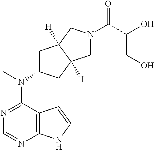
C12=C(N=CN=C1N(C)C1CC3([H])C([H])(C1)CN(C(=O)C(CO)O)C3)NC=C2
